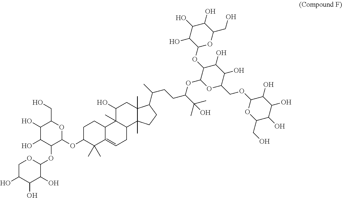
C1(O)C(O)C(OC2OCC(O)C(O)C2O)C(OC2C(C)(C)C3=CCC4C(C)(C3CC2)C(O)CC2(C)C4(C)CCC2C(C)CCC(C(C)(C)O)OC2OC(COC3OC(CO)C(O)C(O)C3O)C(O)C(O)C2OC2OC(CO)C(O)C(O)C2O)OC1CO
